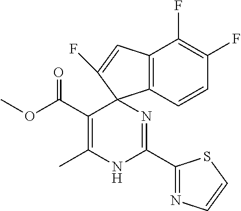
C(C1=C(C)NC(C2=NC=CS2)=NC12C1=C(C=C2F)C(F)=C(F)C=C1)(=O)OC
